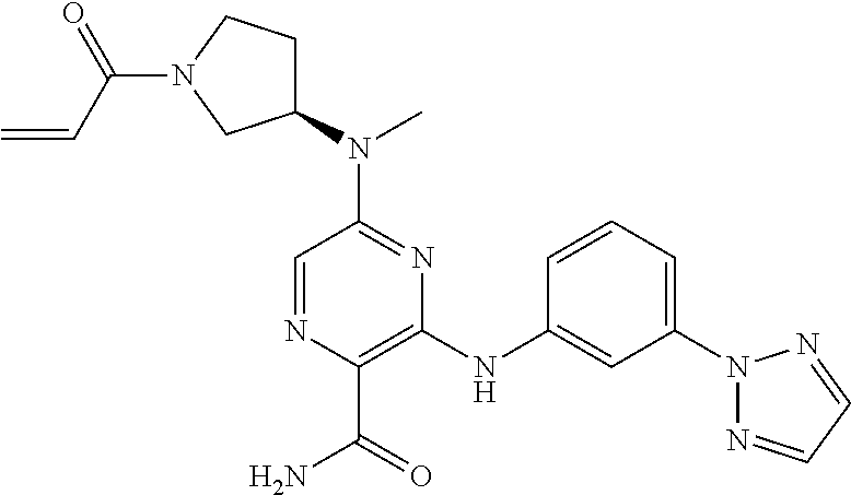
C1=NC(C(=O)N)=C(NC2=CC(N3N=CC=N3)=CC=C2)N=C1N(C1CCN(C(C=C)=O)C1)C
